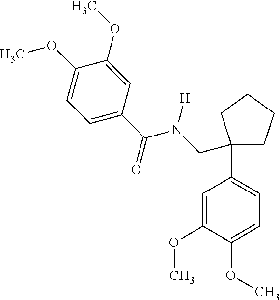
C1=C(C(=O)N(CC2(C3=CC=C(OC)C(OC)=C3)CCCC2)[H])C=C(OC)C(OC)=C1
